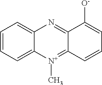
C1=CC=C2C(=C1)N=C1C(=[N+]2C)C=CC=C1[O-]
